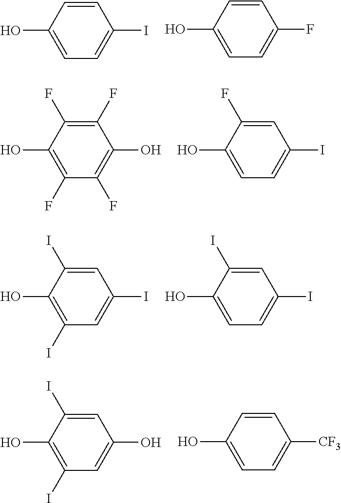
OC1=CC=C(I)C=C1.OC1=CC=C(F)C=C1.C1(F)=C(O)C(F)=C(F)C(O)=C1F.OC1=CC=C(I)C=C1F.C1(O)=C(I)C=C(I)C=C1I.OC1=CC=C(I)C=C1I.C1(O)=C(I)C=C(O)C=C1I.OC1=CC=C([CF3])C=C1
